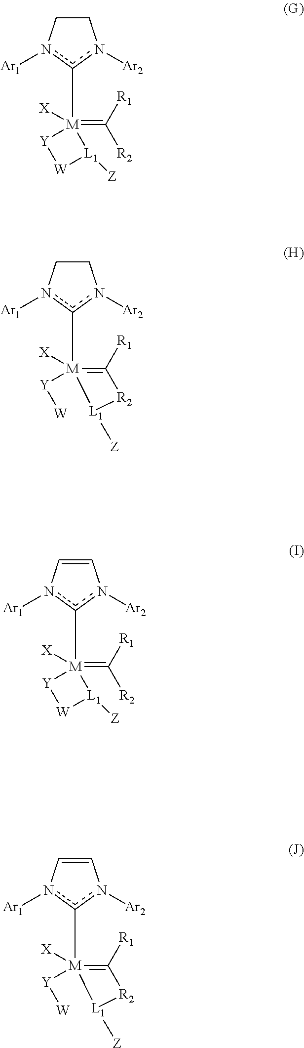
C1Cn([Ar1])c([M]2(=C([R2])[R1])([X])[Y][W][L1]2[Z])n1[Ar2].C1Cn([Ar1])c([M]2([X])([Y][W])=C([R1])[R2][L1]2[Z])n1[Ar2].C1=Cn([Ar1])c([M]2(=C([R2])[R1])([X])[Y][W][L1]2[Z])n1[Ar2].C1=Cn([Ar1])c([M]2([X])([Y][W])=C([R1])[R2][L1]2[Z])n1[Ar2]
